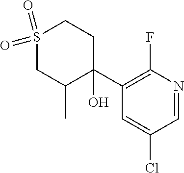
S1(=O)(=O)CC(C)C(O)(C2=C(F)N=CC(Cl)=C2)CC1
